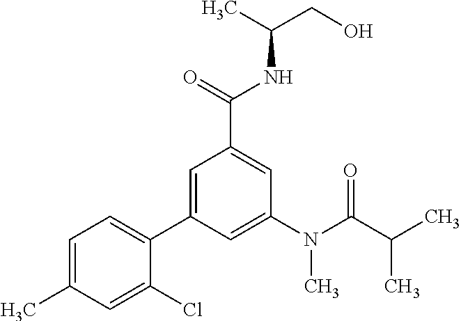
C1=C(C)C=C(Cl)C(C2=CC(C(=O)NC(C)CO)=CC(N(C(C(C)C)=O)C)=C2)=C1
